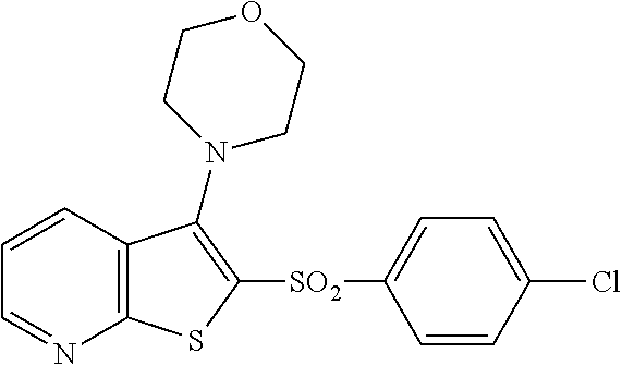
C1=CC2=C(N=C1)SC([SO2]C1=CC=C(Cl)C=C1)=C2N1CCOCC1
